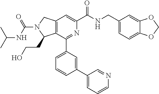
C12=C(C(C3=CC=CC(C4=CC=CN=C4)=C3)=NC(C(NCC3=CC=C4C(=C3)OCO4)=O)=C1)C(CCO)N(C(NC(C)C)=O)C2
